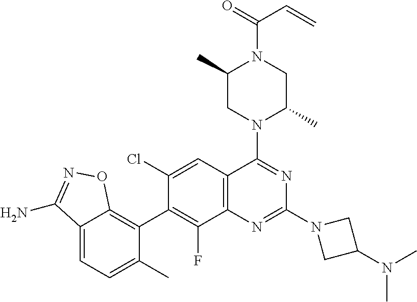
C12=CC=C(C)C(C3=C(F)C4=C(C=C3Cl)C(N3C(C)CN(C(=O)C=C)C(C)C3)=NC(N3CC(N(C)C)C3)=N4)=C1ON=C2N
